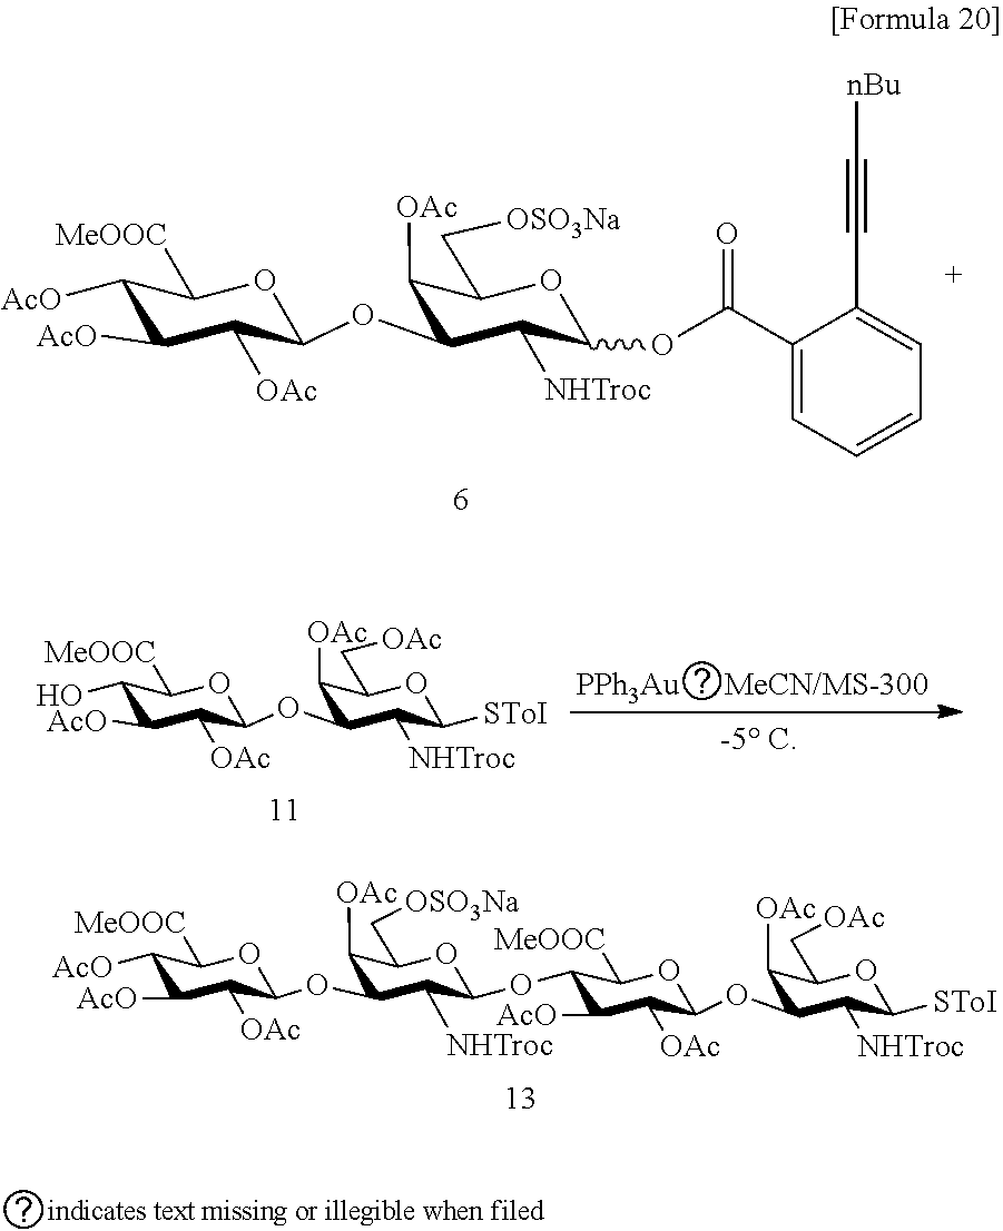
C1([AcO])C([AcO])C([OAc])C(OC2C([NHTroc])C(OC(C3=CC=CC=C3C#C[nBu])=O)OC(C[OSO3Na])C2[OAc])OC1[MeOOC].C1(O)C([AcO])C([OAc])C(OC2C([NHTroc])C([SToI])OC(C[OAc])C2[OAc])OC1[MeOOC].[PPh3Au].C1([AcO])C([AcO])C([OAc])C(OC2C([NHTroc])C(OC3C([AcO])C([OAc])C(OC4C([NHTroc])C([SToI])OC(C[OAc])C4[OAc])OC3[MeOOC])OC(C[OSO3Na])C2[OAc])OC1[MeOOC]
